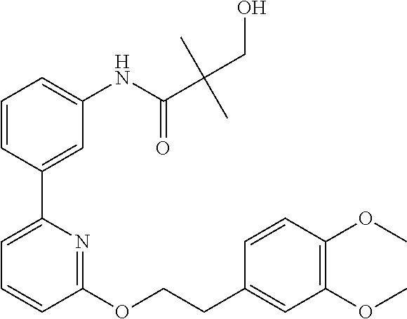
C1=CC(C2=CC=CC(OCCC3=CC(OC)=C(OC)C=C3)=N2)=CC(NC(C(C)(C)CO)=O)=C1
